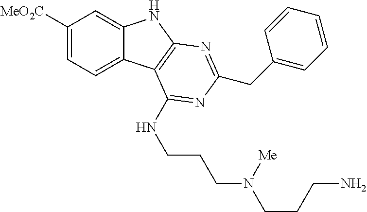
C1([MeO2C])=CC=C2C(=C1)NC1=C2C(NCCCN(CCCN)[Me])=NC(CC2=CC=CC=C2)=N1
